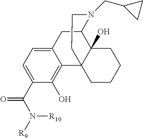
C12=CC=C(C(N([R10])[R9])=O)C(O)=C1C13C(O)(C(C2)N(CC2CC2)CC1)CCCC3
